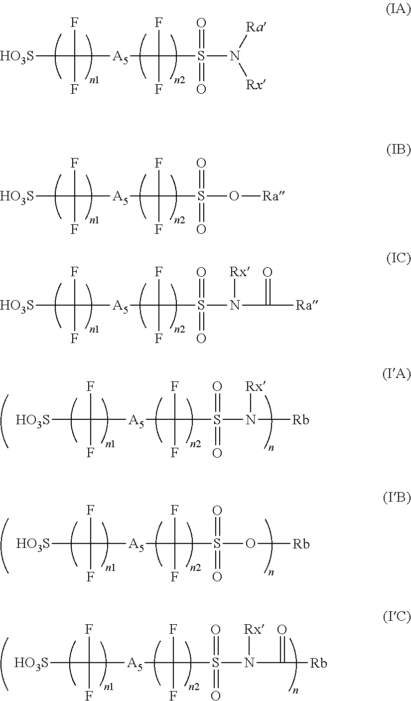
[HO3S]C(F)(F)[A5]C(F)(F)S(=O)(=O)N([Ra])[Rx].[HO3S]C(F)(F)[A5]C(F)(F)S(=O)(=O)O[Ra].[HO3S]C(F)(F)[A5]C(F)(F)S(=O)(=O)N(C(=O)[Ra])[Rx].[HO3S]C(F)(F)[A5]C(F)(F)S(=O)(=O)N([Rb])[Rx].[HO3S]C(F)(F)[A5]C(F)(F)S(=O)(=O)O[Rb].[HO3S]C(F)(F)[A5]C(F)(F)S(=O)(=O)N(C(=O)[Rb])[Rx]
